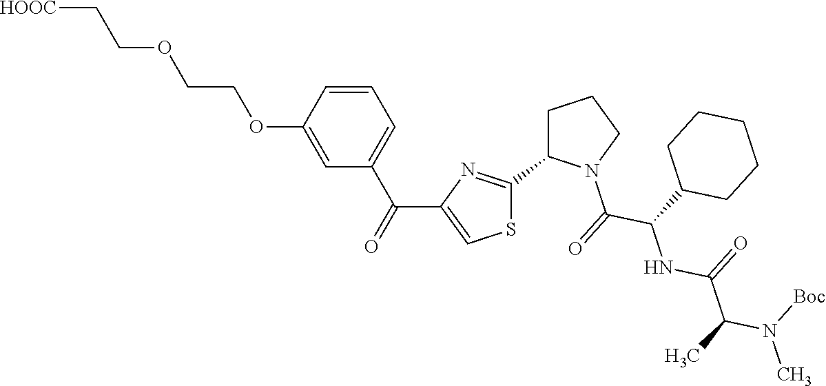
C1=CC(OCCOCC[HOOC])=CC(C(=O)C2=CSC(C3N(C(=O)C(C4CCCCC4)NC(C(C)N([Boc])C)=O)CCC3)=N2)=C1
